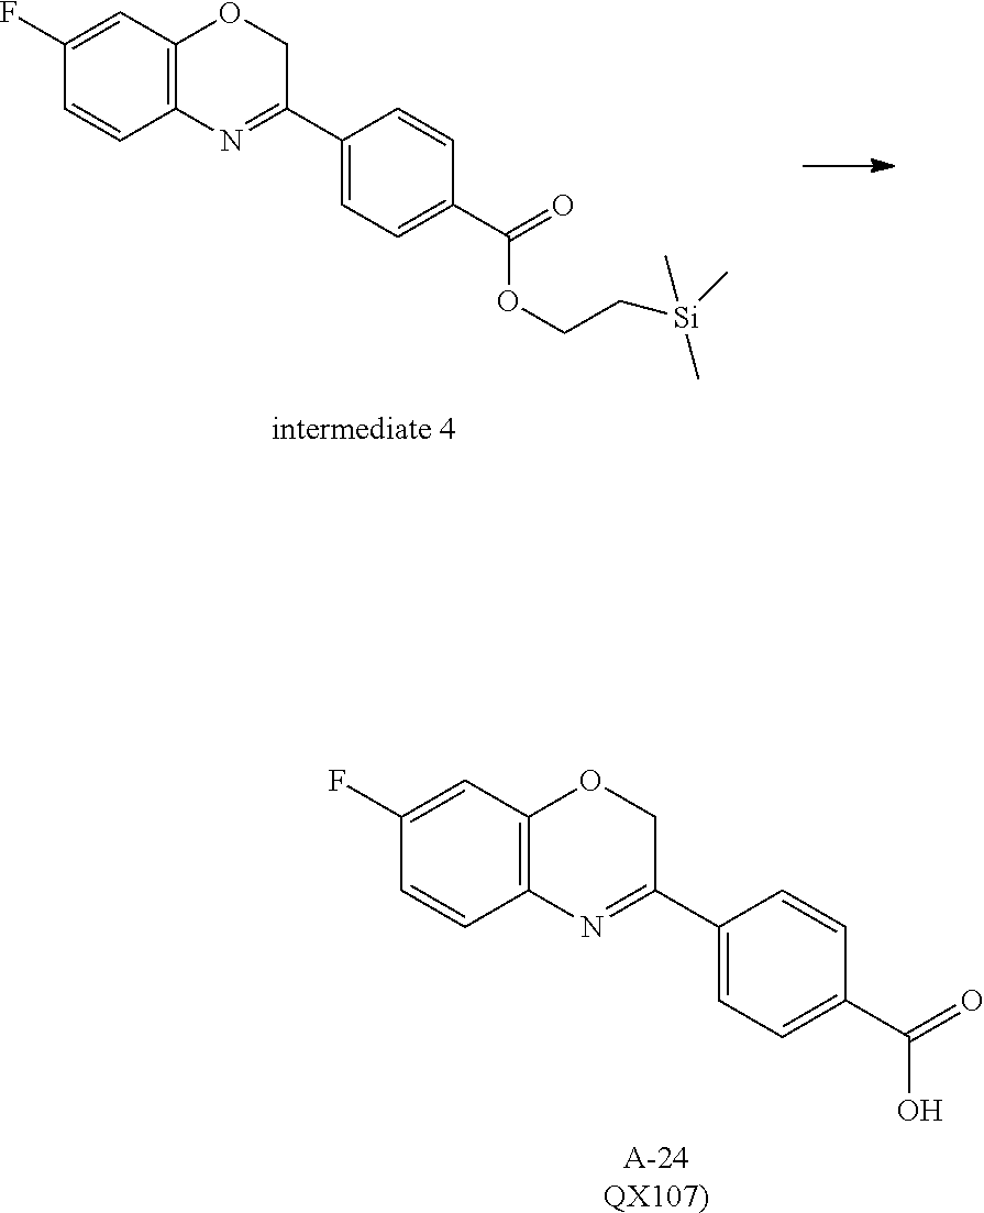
C1(F)=CC2=C(C=C1)N=C(C1=CC=C(C(=O)OCC[Si](C)(C)C)C=C1)CO2.C1(F)=CC2=C(C=C1)N=C(C1=CC=C(C(=O)O)C=C1)CO2.[A-24QX107)]
